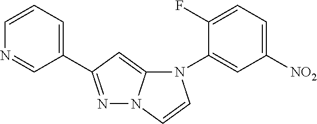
N1=C(C2=CC=CN=C2)C=C2N1C=CN2C1=CC([NO2])=CC=C1F
